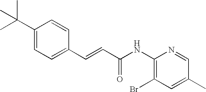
C(=CC(=O)NC1=C(Br)C=C(C)C=N1)C1=CC=C(C(C)(C)C)C=C1
